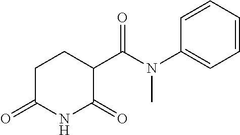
C1=CC=CC(N(C(C2CCC(=O)NC2=O)=O)C)=C1
